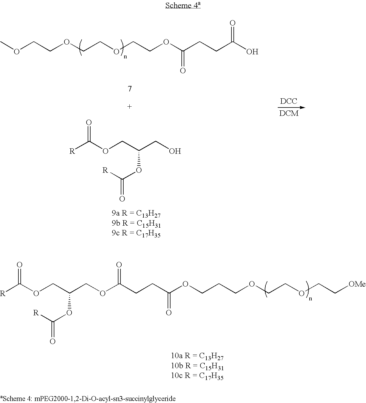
C(OCC(COC(CCC(OCCCOCCOCC[OMe])=O)=O)OC(=O)[R])([R])=O.[DCC].COCCOCCOCCOC(CCC(O)=O)=O.C(OCC(CO)OC(=O)[R])([R])=O
